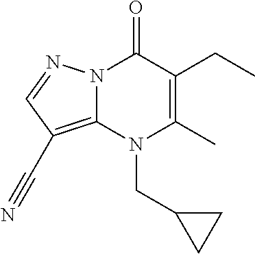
N12C(=C(C#N)C=N1)N(CC1CC1)C(C)=C(CC)C2=O
